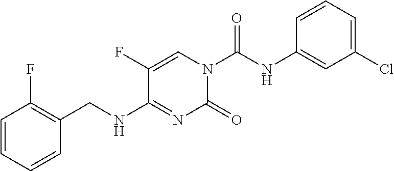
C1=C(F)C(NCC2=C(F)C=CC=C2)=NC(=O)N1C(NC1=CC(Cl)=CC=C1)=O
